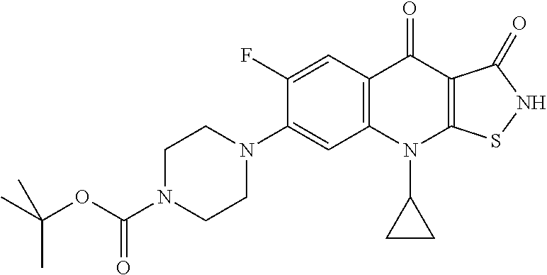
C12=C(C=C(F)C(N3CCN(C(OC(C)(C)C)=O)CC3)=C1)C(=O)C1=C(N2C2CC2)SNC1=O
